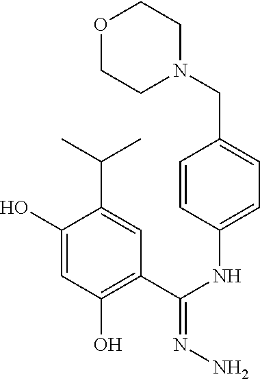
C1(O)=CC(O)=C(C(NC2=CC=C(CN3CCOCC3)C=C2)=NN)C=C1C(C)C
